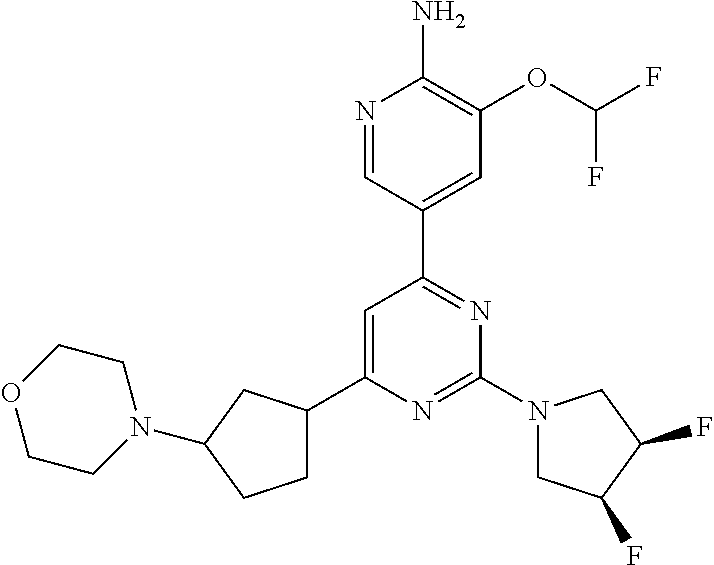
N1=CC(C2=NC(N3CC(F)C(F)C3)=NC(C3CCC(N4CCOCC4)C3)=C2)=CC(OC(F)F)=C1N
